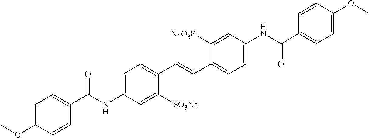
O=C(C1=CC=C(OC)C=C1)NC1=CC=C(C=CC2=CC=C(NC(=O)C3=CC=C(OC)C=C3)C=C2[NaO3S])C([SO3Na])=C1
